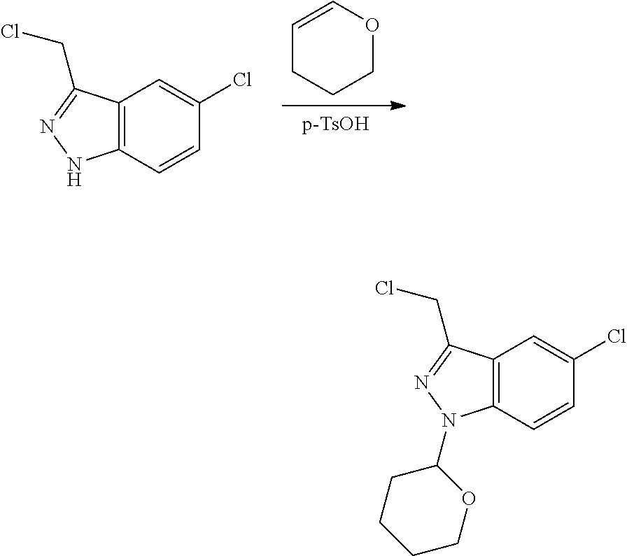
[p-TsOH].C1=COCCC1.C12=C(C=CC(Cl)=C1)NN=C2CCl.C12=C(C=CC(Cl)=C1)N(C1CCCCO1)N=C2CCl
